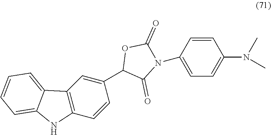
C1(C2=CC3=C(C=C2)NC2=CC=CC=C32)C(=O)N(C2=CC=C(N(C)C)C=C2)C(=O)O1
